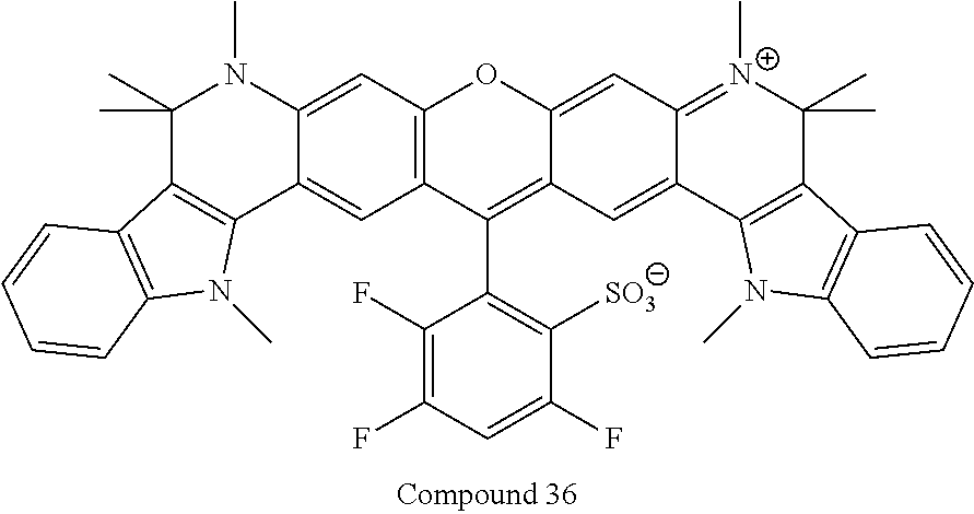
C1(F)=C(F)C=C(F)C([SO3])=C1C1=C2C(=CC3=[N+](C)C(C)(C)C4=C(C3=C2)N(C)C2=C4C=CC=C2)OC2=C1C=C1C(=C2)N(C)C(C)(C)C2=C1N(C)C1=C2C=CC=C1
